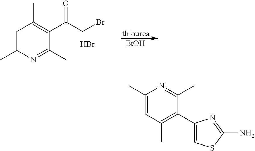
C1=C(C)N=C(C)C(C(CBr)=O)=C1C.[thiourea].[EtOH].Br.C1(C)=CC(C)=C(C2=CSC(N)=N2)C(C)=N1
